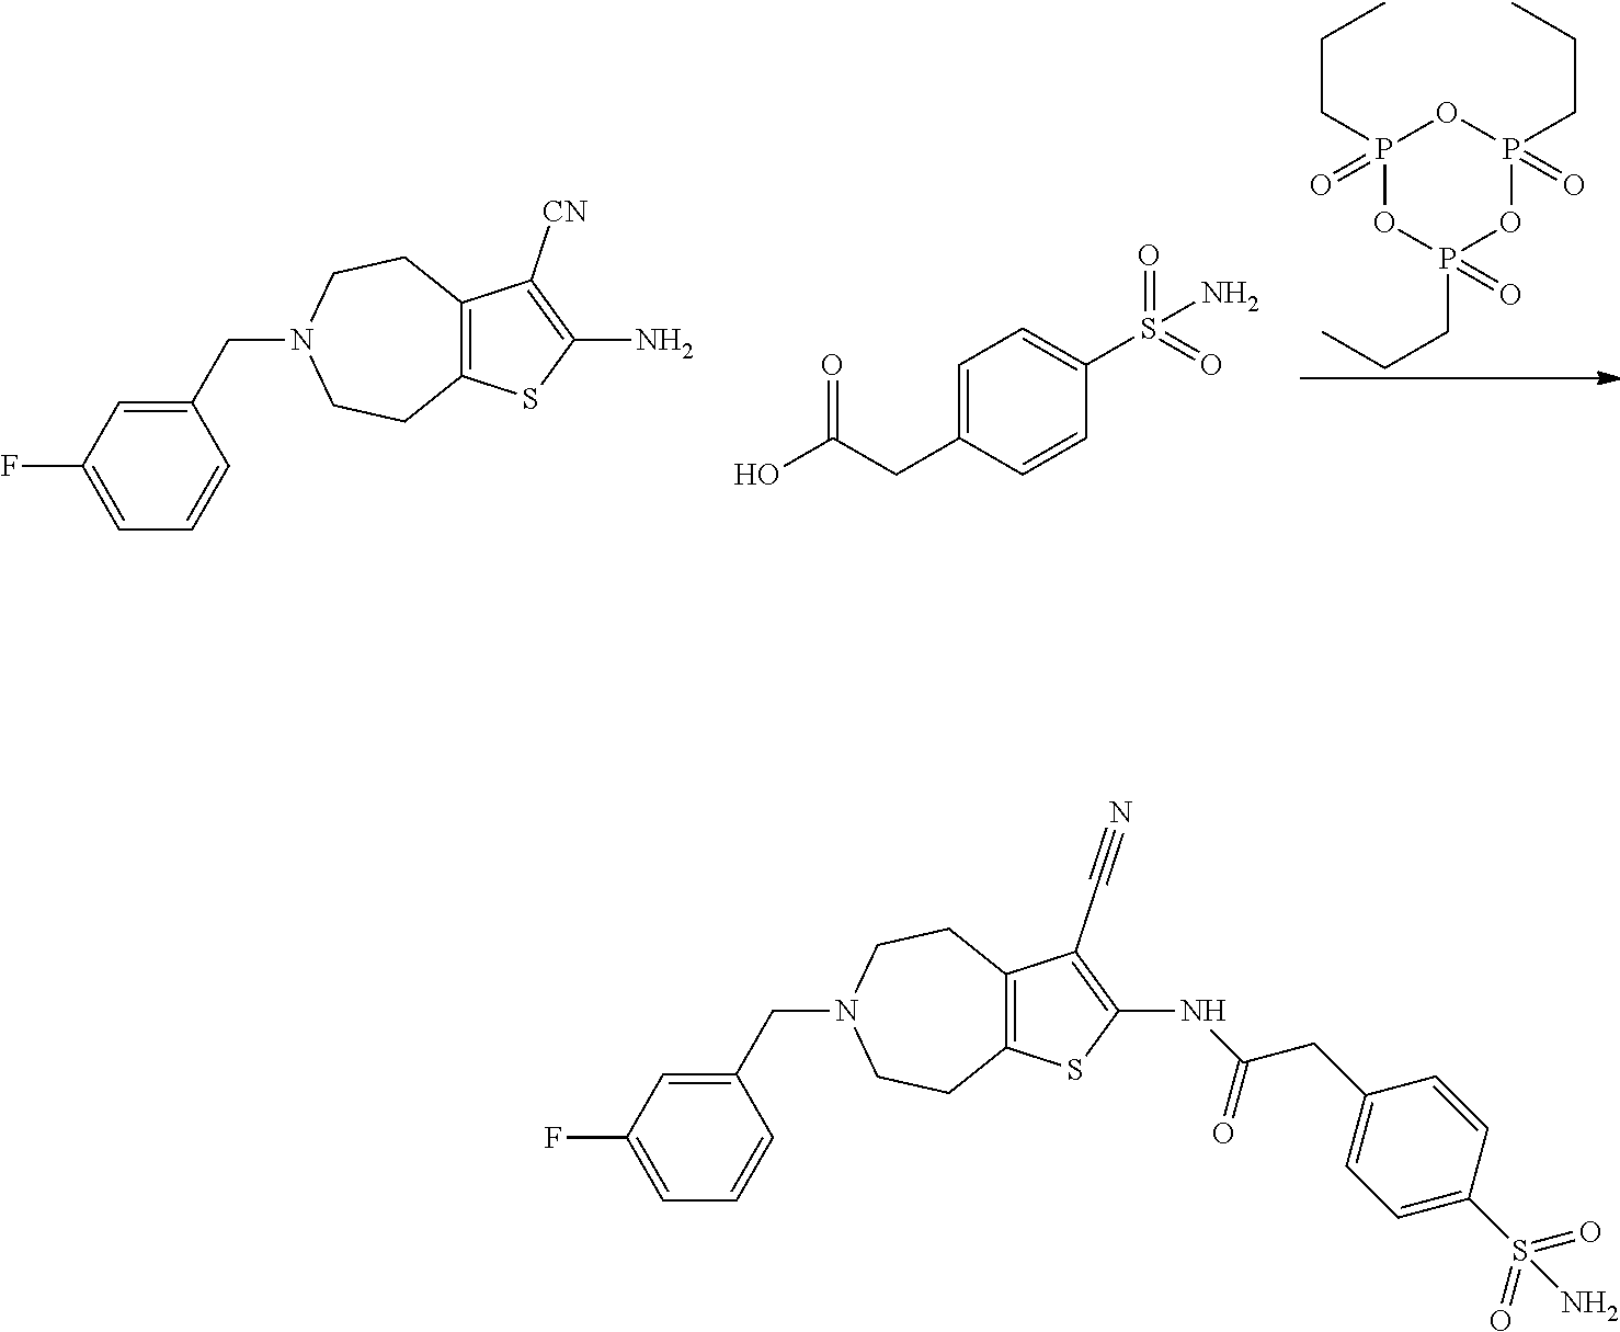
CCCP1(=O)OP(CCC)(=O)OP(CCC)(=O)O1.C1(CN2CCC3=C(CC2)C([CN])=C(N)S3)=CC(F)=CC=C1.C1=C(CC(O)=O)C=CC(S(=O)(=O)N)=C1.C1(CC(NC2=C(C#N)C3=C(CCN(CC4=CC(F)=CC=C4)CC3)S2)=O)=CC=C(S(=O)(=O)N)C=C1
